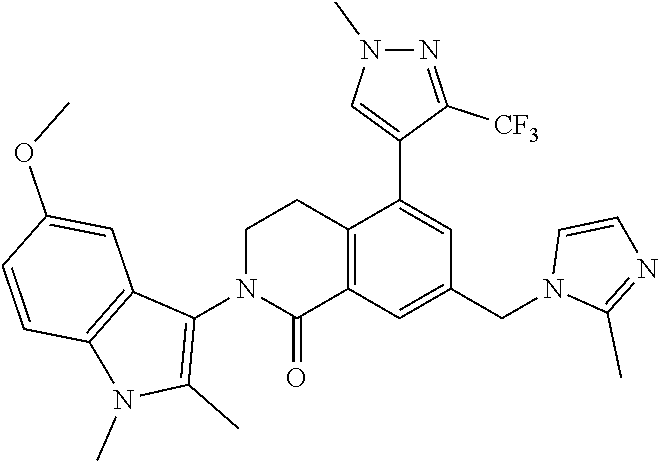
C12=C(C=C(CN3C(C)=NC=C3)C=C1C1=CN(C)N=C1[CF3])C(=O)N(C1=C(C)N(C)C3=C1C=C(OC)C=C3)CC2
